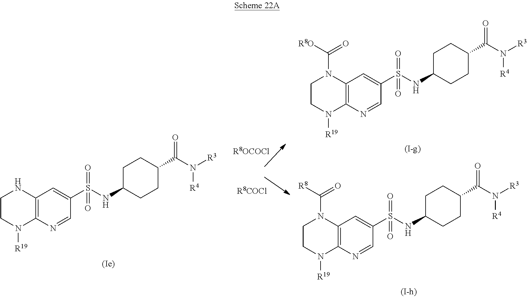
C12=C(N=CC(S(NC3CCC(C(N([R3])[R4])=O)CC3)(=O)=O)=C1)N([R19])CCN2.C12=C(N=CC(S(NC3CCC(C(N([R3])[R4])=O)CC3)(=O)=O)=C1)N([R19])CCN2C([R8O])=O.C12=C(N=CC(S(NC3CCC(C(N([R3])[R4])=O)CC3)(=O)=O)=C1)N([R19])CCN2C([R8])=O.[R8COCl].[R8OCOCl]
